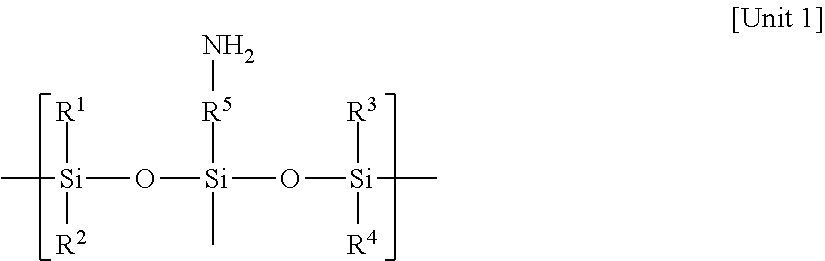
C[Si](O[Si](O[Si](C)([R3])[R4])([R5]N)C)([R1])[R2]
